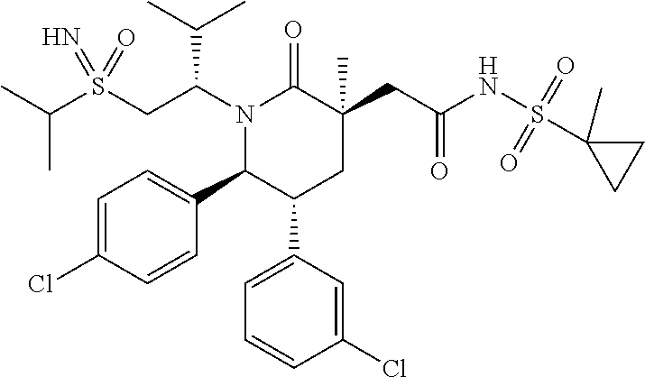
C(C)(C)S(CC(N1C(=O)C(CC(NS(C2(C)CC2)(=O)=O)=O)(C)CC(C2=CC=CC(Cl)=C2)C1C1=CC=C(Cl)C=C1)C(C)C)(=N)=O
